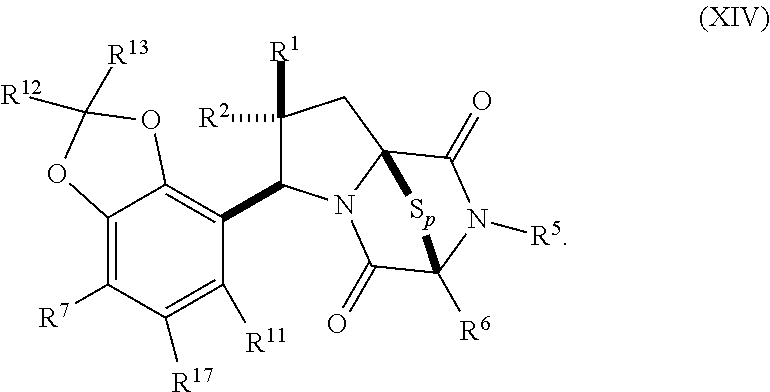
C12=C([R7])C([R17])=C([R11])C(C3C([R1])([R2])CC45N3C(=O)C([R6])(N([R5])C4=O)[Sp]5)=C1OC([R12])([R13])O2
